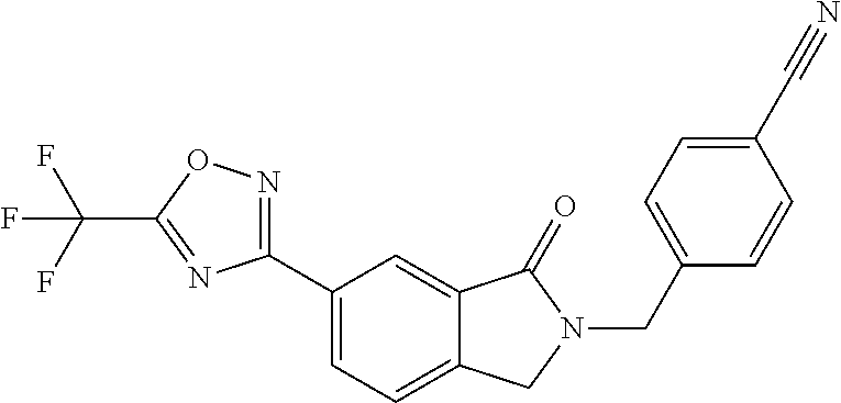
C(N1C(=O)C2=CC(C3=NOC(C(F)(F)F)=N3)=CC=C2C1)C1=CC=C(C#N)C=C1
